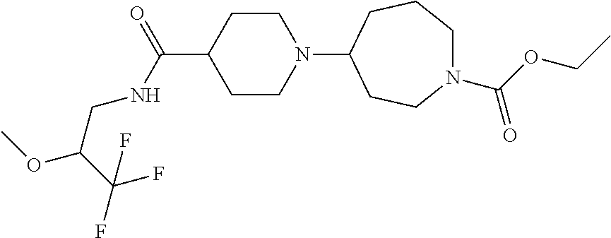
C1CN(C2CCN(C(OCC)=O)CCC2)CCC1C(=O)NCC(OC)C(F)(F)F
